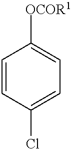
C1=CC(Cl)=CC=C1[OCOR1]
